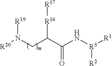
O=C(C(CN([R20])[R19])[R16][R17])N[R3]([R1])[R2]
